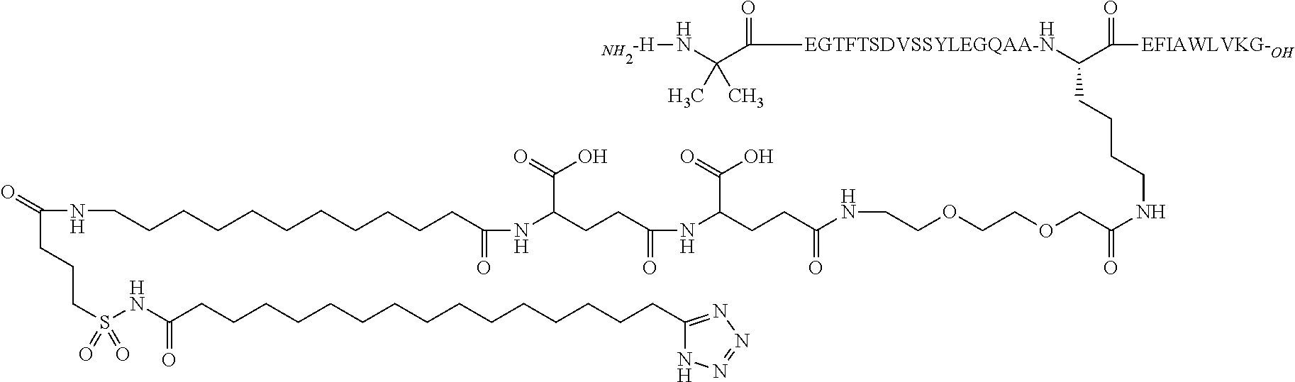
[H].C(C(=O)NCCCCCCCCCCCC(=O)NC(CCC(NC(CCC(NCCOCCOCC(NCCCCC(C([EFIAWLVKG-OH])=O)[EGTFTSDVSSYLEGQAA-N]C(=O)C(N[-H])(C)C)=O)=O)C(=O)O)=O)C(=O)O)CCS(=O)(NC(CCCCCCCCCCCCCCCC1=NN=NN1)=O)=O.N
